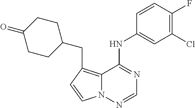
C12=C(CC3CCC(=O)CC3)C=CN1N=CN=C2NC1=CC(Cl)=C(F)C=C1
